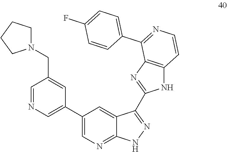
C(C1=CC(C2=CN=C3C(=C2)C(C2=NC4=C(N2)C=CN=C4C2=CC=C(F)C=C2)=NN3)=CN=C1)N1CCCC1
